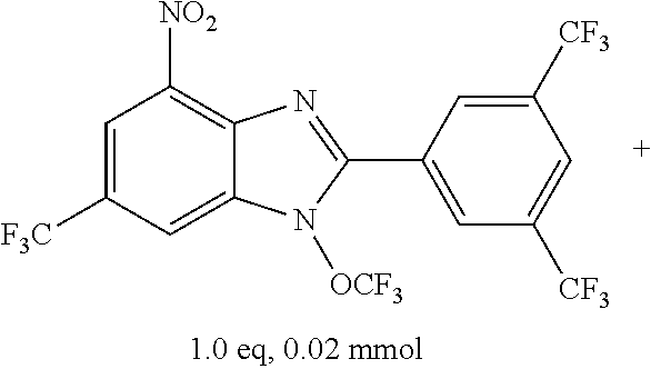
C1=C([F3C])C=C2C(=C1[NO2])N=C(C1=CC([CF3])=CC([CF3])=C1)N2[OCF3]
